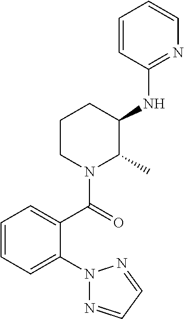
C1=CC=C(N2N=CC=N2)C(C(=O)N2C(C)C(NC3=NC=CC=C3)CCC2)=C1
